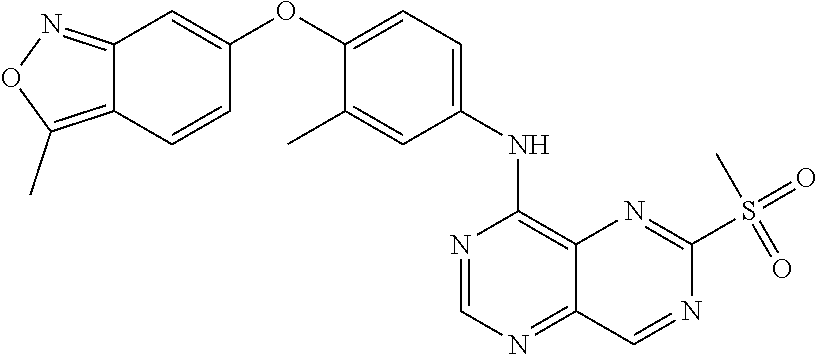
C12=NOC(C)=C1C=CC(OC1=CC=C(NC3=C4C(=NC=N3)C=NC(S(=O)(=O)C)=N4)C=C1C)=C2
